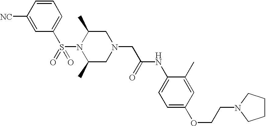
S(N1C(C)CN(CC(NC2=CC=C(OCCN3CCCC3)C=C2C)=O)CC1C)(=O)(C1=CC=CC([NC])=C1)=O
